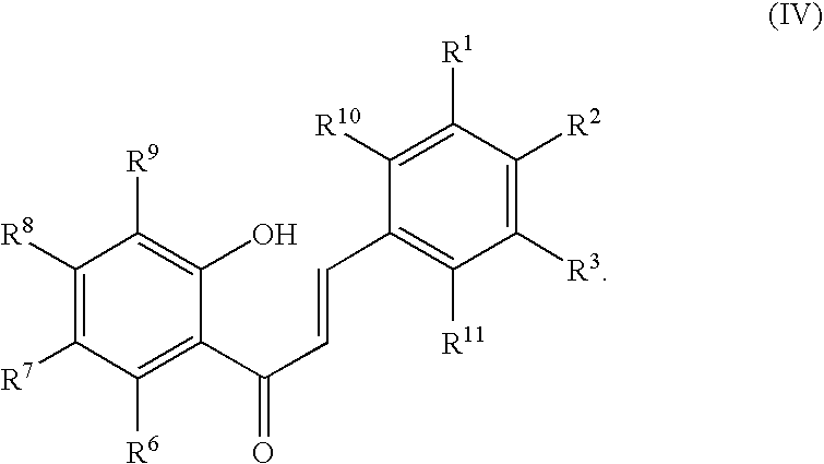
C1([R6])=C(C(C=CC2=C([R11])C([R3])=C([R2])C([R1])=C2[R10])=O)C(O)=C([R9])C([R8])=C1[R7]
